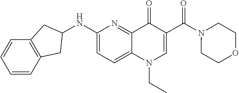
C1(NC2CC3=C(C=CC=C3)C2)=CC=C2C(=N1)C(=O)C(C(=O)N1CCOCC1)=CN2CC
